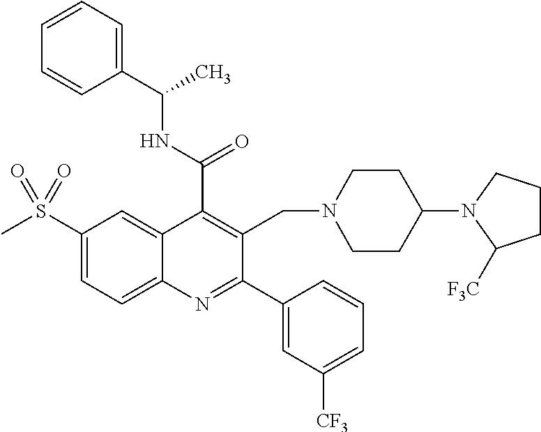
C1(C(NC(C)C2=CC=CC=C2)=O)=C(CN2CCC(N3C([CF3])CCC3)CC2)C(C2=CC([CF3])=CC=C2)=NC2=CC=C(S(C)(=O)=O)C=C12
